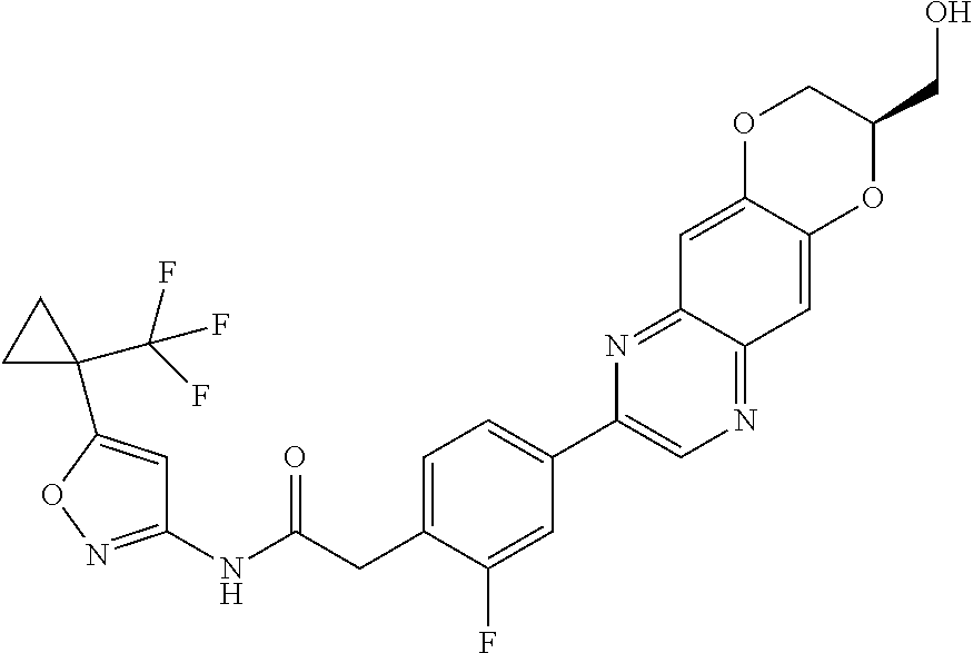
C1(NC(CC2=CC=C(C3=CN=C4C(=N3)C=C3C(=C4)OC(CO)CO3)C=C2F)=O)=NOC(C2(C(F)(F)F)CC2)=C1
